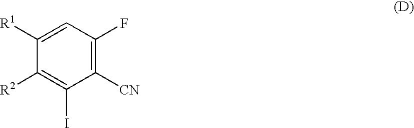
C1=C([R1])C([R2])=C(I)C([CN])=C1F
